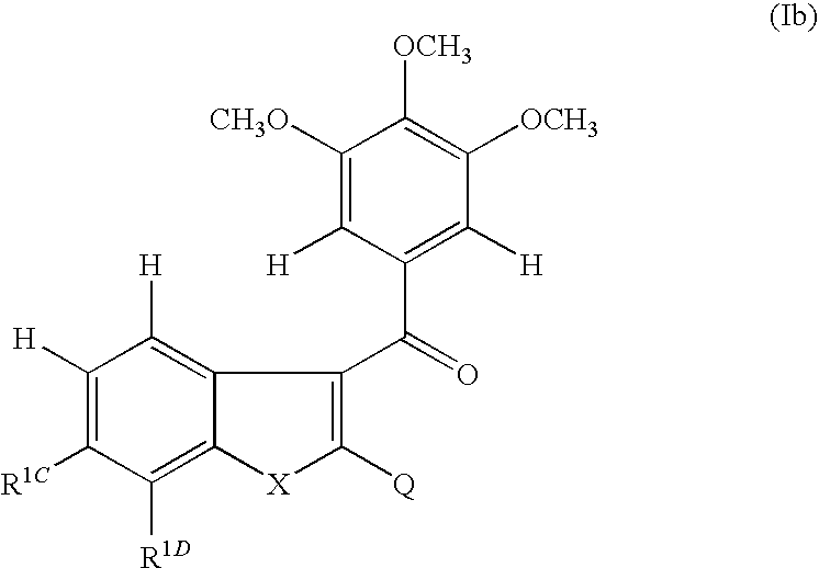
C1([H])=C2C(=C([R1D])C([R1C])=C1[H])[X]C([Q])=C2C(=O)C1=C([H])C([OCH3])=C([OCH3])C([CH3O])=C1[H]
